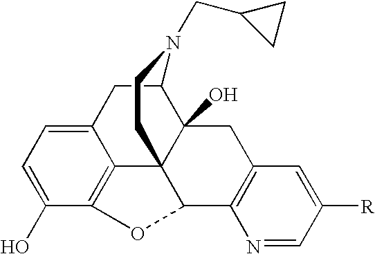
C1(O)=CC=C2C3=C1OC1C34C(O)(C(C2)N(CC2CC2)CC4)CC2=C1N=CC([R])=C2
